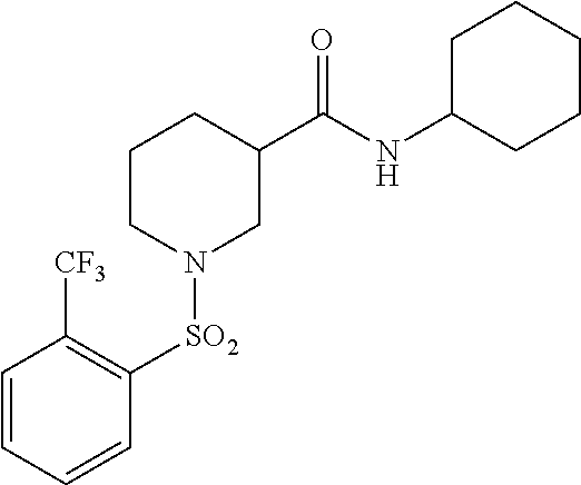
C1CN([SO2]C2=C([CF3])C=CC=C2)CC(C(NC2CCCCC2)=O)C1
